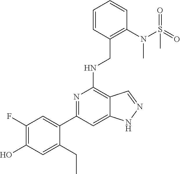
N1=C(C2=CC(F)=C(O)C=C2CC)C=C2C(=C1NCC1=C(N(S(=O)(=O)C)C)C=CC=C1)C=NN2
